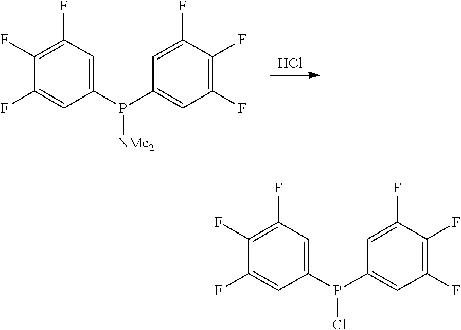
Cl.C1(P(C2=CC(F)=C(F)C(F)=C2)[NMe2])=CC(F)=C(F)C(F)=C1.C1(P(C2=CC(F)=C(F)C(F)=C2)Cl)=CC(F)=C(F)C(F)=C1
